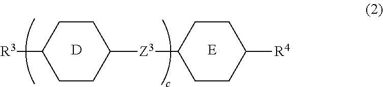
[D].[E].C1CC([R3])CCC1[Z3]C1CCC([R4])CC1
